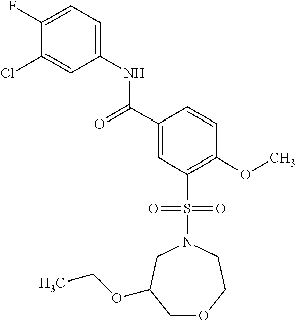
C1(F)=CC=C(NC(C2=CC(S(N3CC(OCC)COCC3)(=O)=O)=C(OC)C=C2)=O)C=C1Cl
